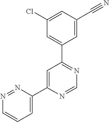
N1=NC(C2=CC(C3=CC(Cl)=CC(C#N)=C3)=NC=N2)=CC=C1
